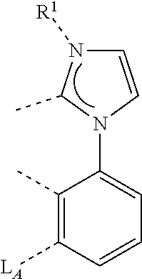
C1(C)=C([LA])C=CC=C1N1C(C)N([R1])C=C1
